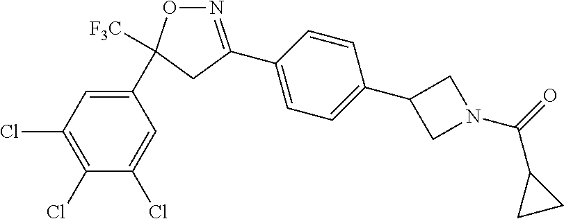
N1=C(C2=CC=C(C3CN(C(C4CC4)=O)C3)C=C2)CC([F3C])(C2=CC(Cl)=C(Cl)C(Cl)=C2)O1
